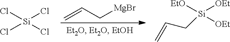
C=CC[MgBr].Cl[Si](Cl)(Cl)Cl.[EtO][Si]([OEt])(CC=C)[OEt]
